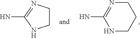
NC1=NCCCN1.NC1=NCCN1
